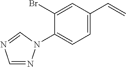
C1=NN(C2=CC=C(C=C)C=C2Br)C=N1
